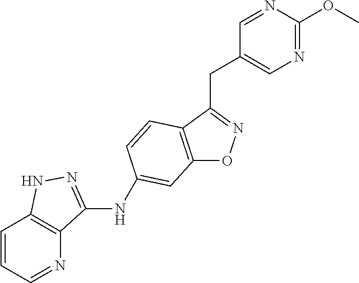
C12=C(C(CC3=CN=C(OC)N=C3)=NO1)C=CC(NC1=NNC3=C1N=CC=C3)=C2
